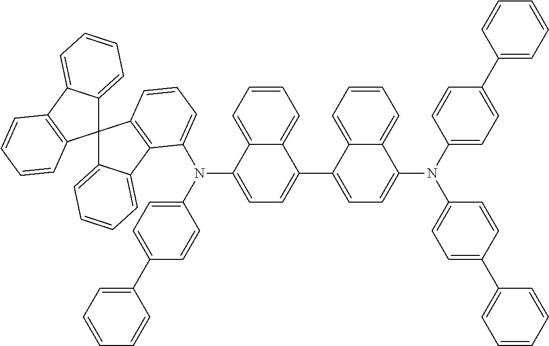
C12(C3=CC=CC=C3C3=C1C=CC=C3)C1=CC=CC=C1C1=C2C=CC=C1N(C1=CC=C(C2=CC=C(N(C3=CC=C(C4=CC=CC=C4)C=C3)C3=CC=C(C4=CC=CC=C4)C=C3)C3=CC=CC=C23)C2=CC=CC=C12)C1=CC=C(C2=CC=CC=C2)C=C1
